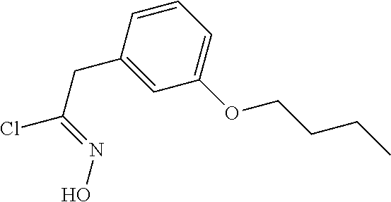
C(CC1=CC(OCCCC)=CC=C1)(Cl)=NO
